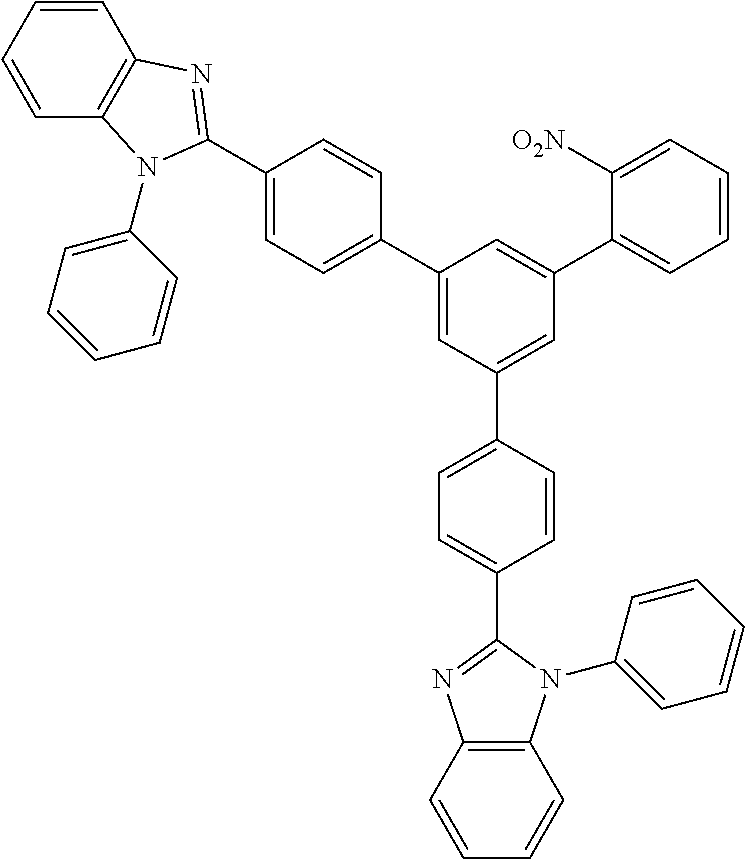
C1=C(C2=NC3=C(C=CC=C3)N2C2=CC=CC=C2)C=CC(C2=CC(C3=CC=C(C4=NC5=C(N4C4=CC=CC=C4)C=CC=C5)C=C3)=CC(C3=CC=CC=C3[O2N])=C2)=C1
